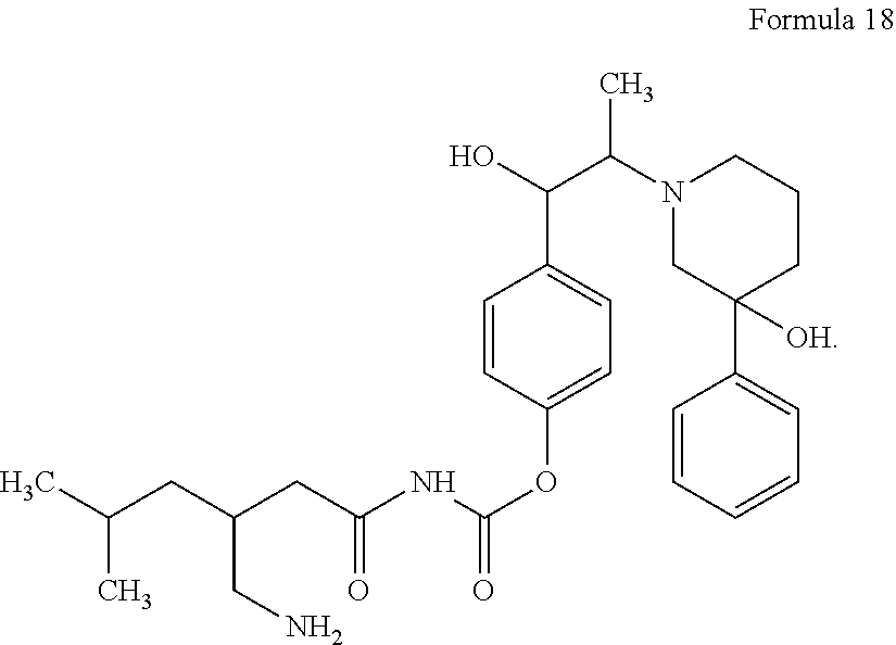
CC(CC(CC(NC(OC1=CC=C(C(O)C(N2CC(C3=CC=CC=C3)([OH])CCC2)C)C=C1)=O)=O)CN)C
